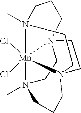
C1CN23[Mn]45(Cl)(Cl)N(CC2)(CCN4(C)CCC3)CCCN15C
